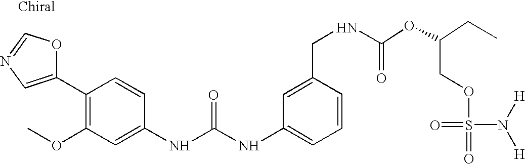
C1(C2=C(OC)C=C(NC(NC3=CC=CC(CNC(=O)OC(CC)COS(=O)(=O)N([H])[H])=C3)=O)C=C2)=CN=CO1
